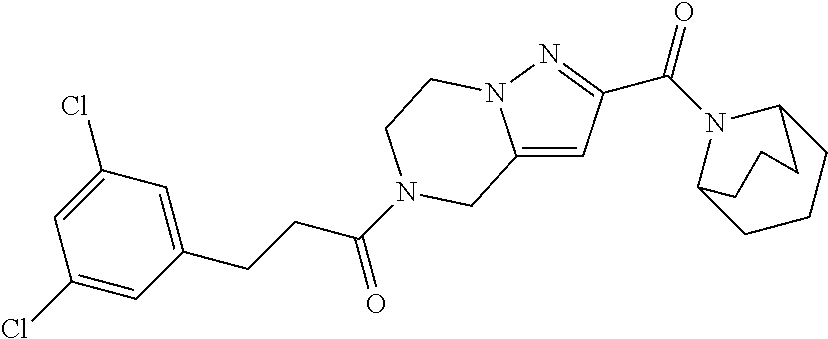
C12=CC(C(N3C4CCCC3CCC4)=O)=NN1CCN(C(CCC1=CC(Cl)=CC(Cl)=C1)=O)C2
